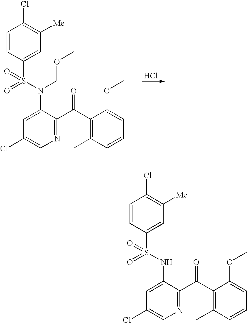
C1=CC(S(N(C2=CC(Cl)=CN=C2C(C2=C(C)C=CC=C2OC)=O)COC)(=O)=O)=CC([Me])=C1Cl.Cl.C1=CC(S(NC2=CC(Cl)=CN=C2C(C2=C(C)C=CC=C2OC)=O)(=O)=O)=CC([Me])=C1Cl
